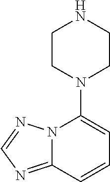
N1(C2=CC=CC3=NC=NN23)CCNCC1
